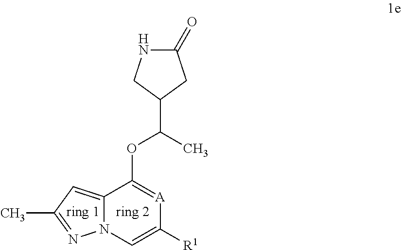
C12=CC(C)=NN1C=C([R1])[A]=C2OC(C)C1CNC(=O)C1
